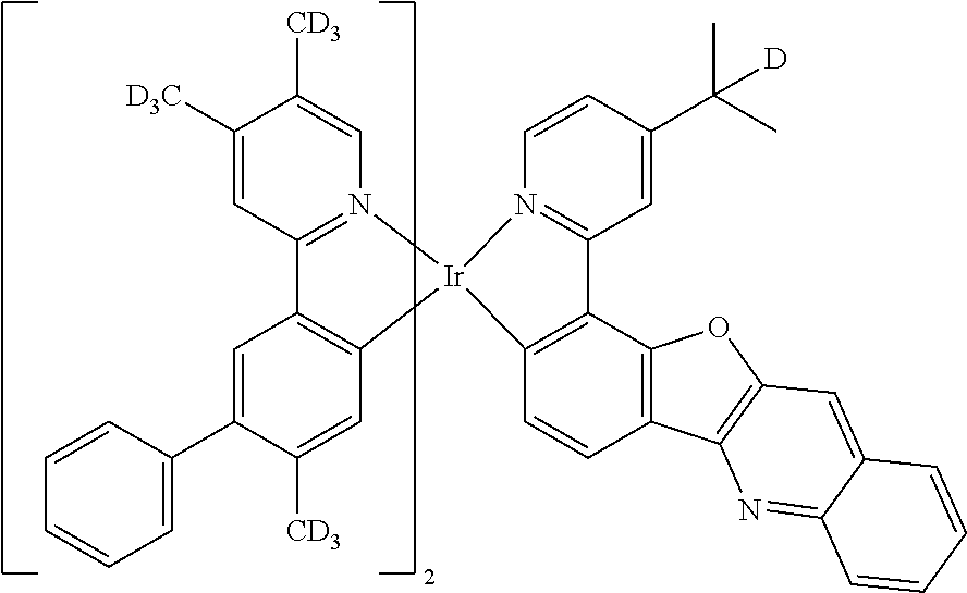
C1([CD3])=CC2=N(C=C1[CD3])[Ir]1(C3=C2C=C(C2=CC=CC=C2)C([CD3])=C3)C2=C(C3=C(C=C2)C2=C(O3)C=C3C(=N2)C=CC=C3)C2=N1C=CC(C(C)(C)[D])=C2
